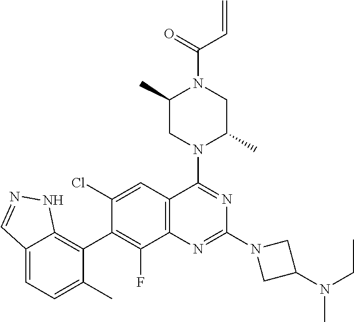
C12=CC=C(C)C(C3=C(F)C4=C(C=C3Cl)C(N3C(C)CN(C(=O)C=C)C(C)C3)=NC(N3CC(N(CC)C)C3)=N4)=C1NN=C2
